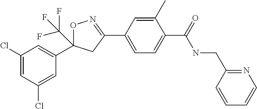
C1(Cl)=CC(Cl)=CC(C2(C(F)(F)F)ON=C(C3=CC=C(C(=O)NCC4=NC=CC=C4)C(C)=C3)C2)=C1
